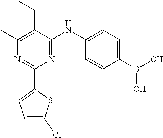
C1(C)=C(CC)C(NC2=CC=C(B(O)O)C=C2)=NC(C2=CC=C(Cl)S2)=N1
